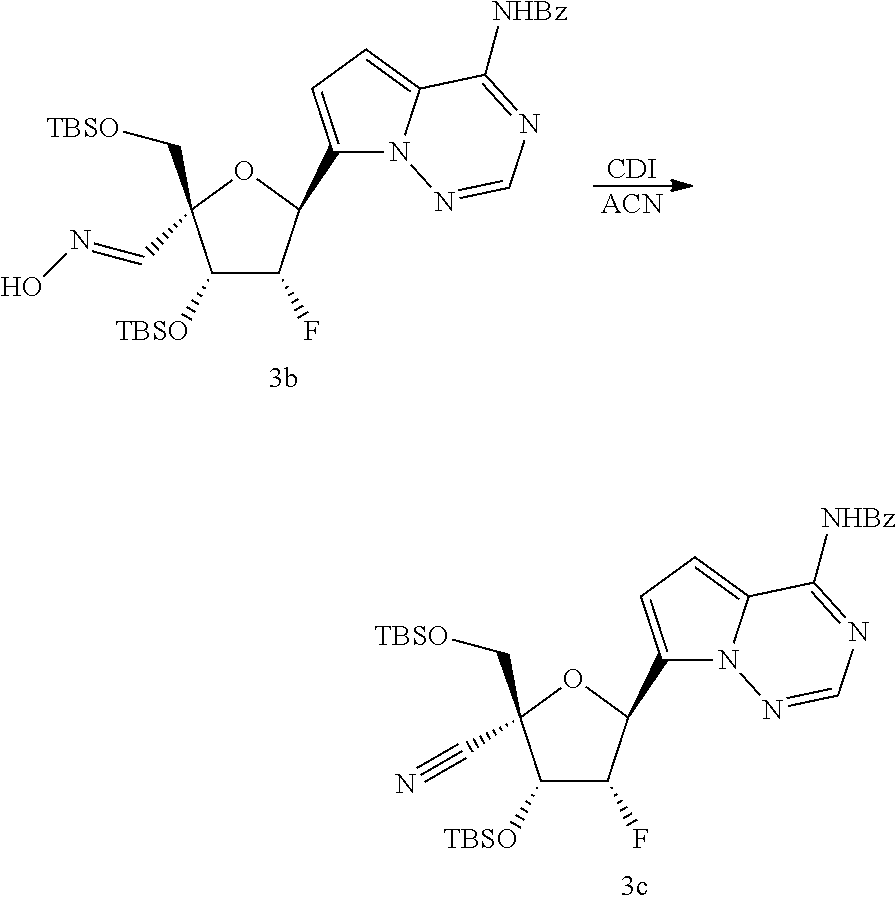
[CDI].[ACN].C1([TBSO])C(F)C(C2=CC=C3N2N=CN=C3[NHBz])OC1(C=NO)C[TBSO].C1([TBSO])C(F)C(C2=CC=C3N2N=CN=C3[NHBz])OC1(C#N)C[TBSO]
